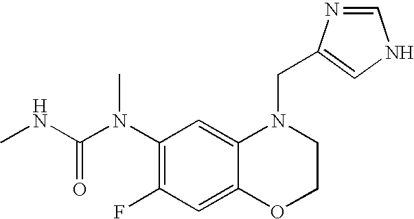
C1(F)=C(N(C(NC)=O)C)C=C2C(=C1)OCCN2CC1=CNC=N1
